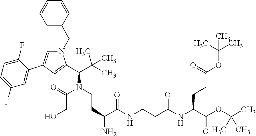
C1=CC(CN2C=C(C3=CC(F)=CC=C3F)C=C2C(C(C)(C)C)N(CCC(N)C(NCCC(NC(C(OC(C)(C)C)=O)CCC(OC(C)(C)C)=O)=O)=O)C(CO)=O)=CC=C1
